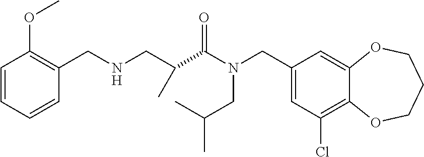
C1(CN(C(=O)C(CNCC2=C(OC)C=CC=C2)C)CC(C)C)=CC(Cl)=C2C(=C1)OCCCO2
